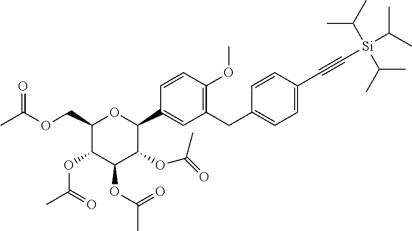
C1(COC(C)=O)C(OC(C)=O)C(OC(C)=O)C(OC(=O)C)C(C2=CC(CC3=CC=C(C#C[Si](C(C)C)(C(C)C)C(C)C)C=C3)=C(OC)C=C2)O1
